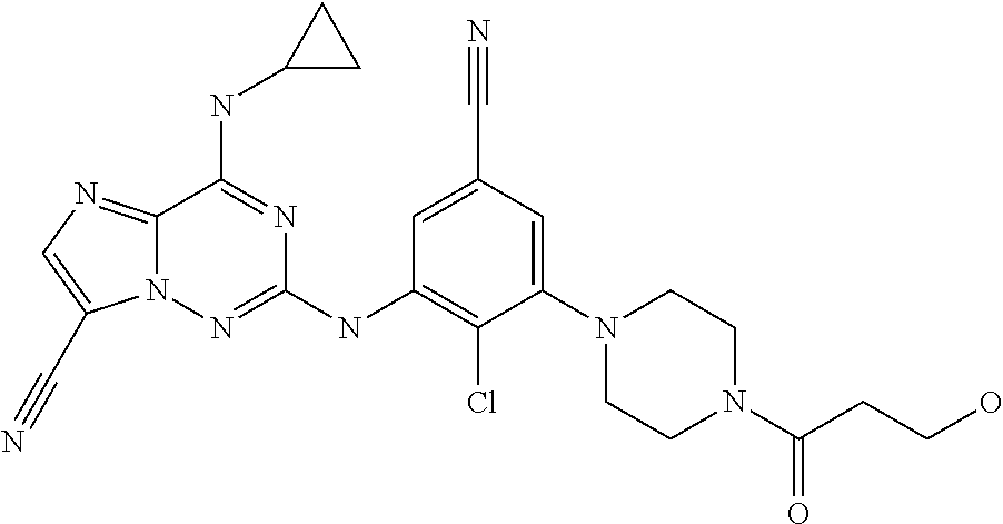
C1=C(C#N)C=C(N2CCN(C(CCO)=O)CC2)C(Cl)=C1NC1=NN2C(=NC=C2C#N)C(NC2CC2)=N1
